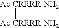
[Ac-CRRRR-NH2][Ac-CRRRR-NH2]
